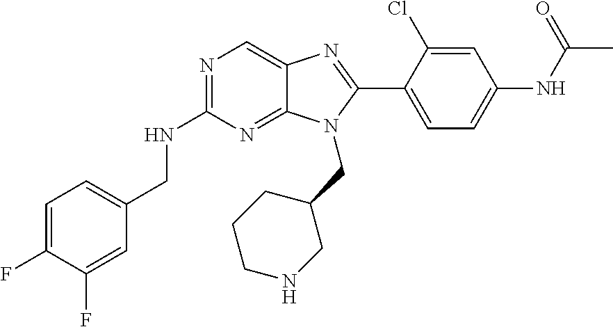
C1=C(F)C(F)=CC(CNC2=NC=C3C(=N2)N(CC2CCCNC2)C(C2=CC=C(NC(C)=O)C=C2Cl)=N3)=C1
